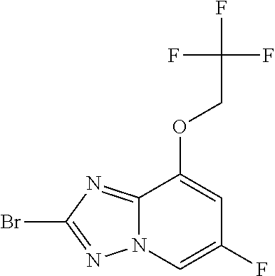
C12=NC(Br)=NN1C=C(F)C=C2OCC(F)(F)F
